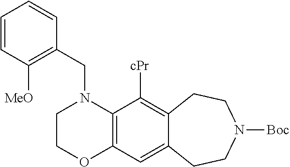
C1COC2=C(N1CC1=C([MeO])C=CC=C1)C([cPr])=C1C(=C2)CCN([Boc])CC1
